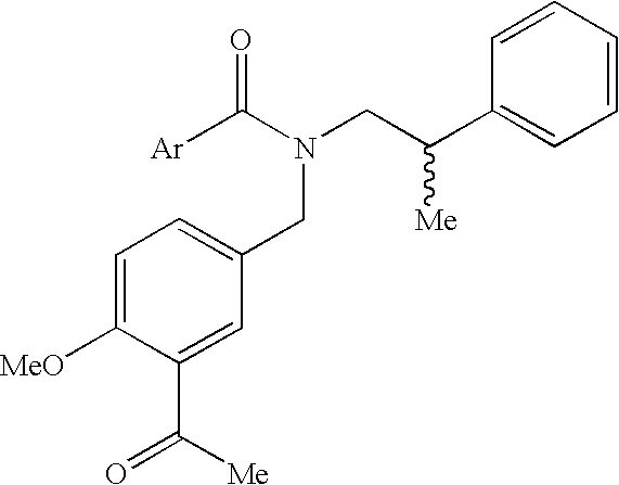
C1=C([MeO])C(C([Me])=O)=CC(CN(C([Ar])=O)CC(C2=CC=CC=C2)[Me])=C1
